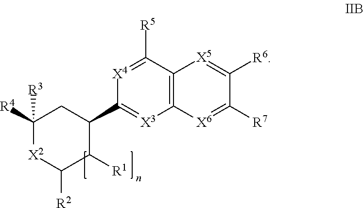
C1([R6])=[X5]C2=C([X6]=C1[R7])[X3]=C(C1C([R1])C([R2])[X2]C([R4])([R3])C1)[X4]=C2[R5]
